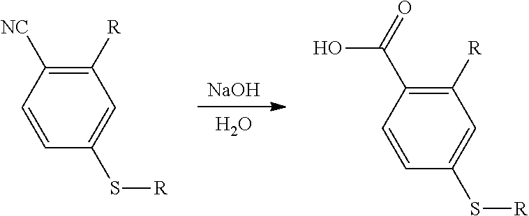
O.[NaOH].C1(S[R])=CC([R])=C([NC])C=C1.C1(S[R])=CC([R])=C(C(=O)O)C=C1
